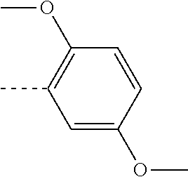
C1=C(OC)C=CC(OC)=C1C
